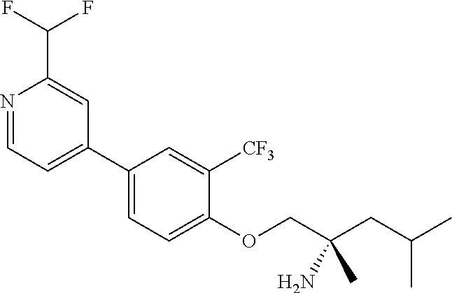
N1=CC=C(C2=CC=C(OCC(CC(C)C)(N)C)C([CF3])=C2)C=C1C(F)F
